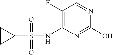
OC1=NC(NS(C2CC2)(=O)=O)=C(F)C=N1
